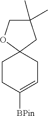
C1CC([BPin])=CCC12CC(C)(C)CO2
